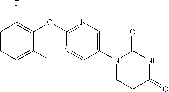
C1(OC2=NC=C(N3CCC(=O)NC3=O)C=N2)=C(F)C=CC=C1F
